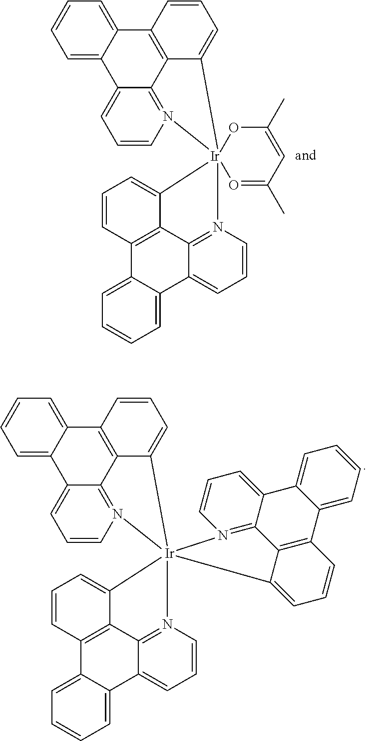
C1=C2C(=CC=C1)C1=C3C4=N(C=CC=C24)[Ir]24(C3=CC=C1)(N1=C3C(=CC=C1)C1=CC=CC=C1C1=C3C2=CC=C1)O=C(C)C=C(C)O4.C1=C2C(=CC=C1)C1=C3C4=N(C=CC=C24)[Ir]24(C3=CC=C1)(N1=C3C(=CC=C1)C1=CC=CC=C1C1=C3C2=CC=C1)N1=C2C(=CC=C1)C1=CC=CC=C1C1=C2C4=CC=C1
